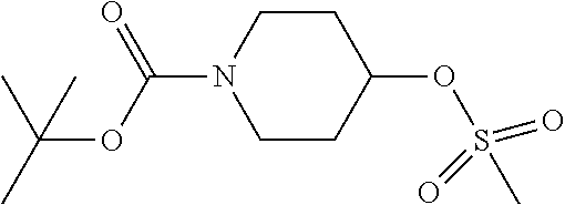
O(C1CCN(C(OC(C)(C)C)=O)CC1)S(C)(=O)=O
